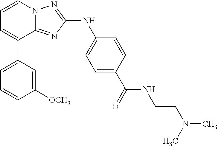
C1=CN2C(=NC(NC3=CC=C(C(=O)NCCN(C)C)C=C3)=N2)C(C2=CC=CC([OCH3])=C2)=C1
